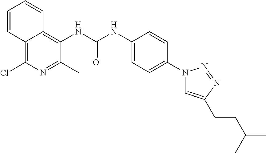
C12=C(Cl)N=C(C)C(NC(NC3=CC=C(N4C=C(CCC(C)C)N=N4)C=C3)=O)=C1C=CC=C2
